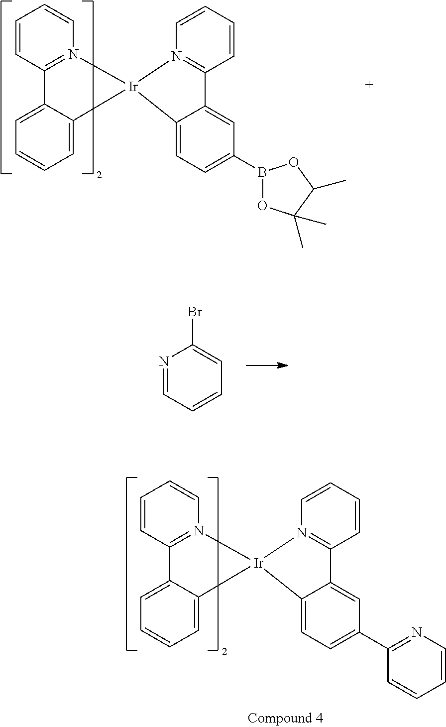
C1=CC=CN2=C1C1=CC=CC=C1[Ir]21N2=C(C=CC=C2)C2=CC(B3OC(C)(C)C(C)O3)=CC=C21.N1=CC=CC=C1Br.C1=CC=CN2=C1C1=CC=CC=C1[Ir]21N2=C(C=CC=C2)C2=CC(C3=NC=CC=C3)=CC=C21
